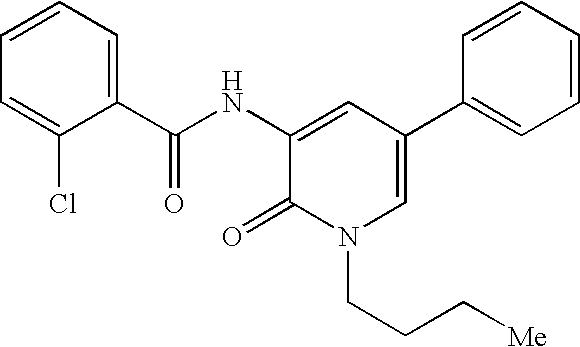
C1(C(NC2=CC(C3=CC=CC=C3)=CN(CCC[Me])C2=O)=O)=CC=CC=C1Cl
